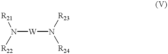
N([W]N([R24])[R23])([R22])[R21]
